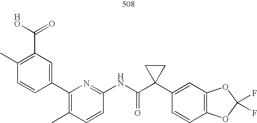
C1=CC(NC(C2(C3=CC4=C(C=C3)OC(F)(F)O4)CC2)=O)=NC(C2=CC(C(=O)O)=C(C)C=C2)=C1C
